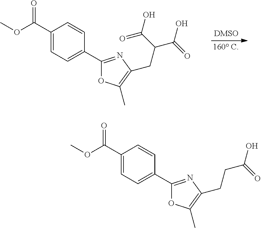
C1(C(OC)=O)=CC=C(C2=NC(CC(C(=O)O)C(=O)O)=C(C)O2)C=C1.C1(C(OC)=O)=CC=C(C2=NC(CCC(=O)O)=C(C)O2)C=C1
